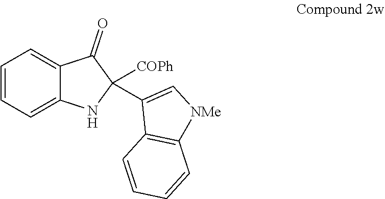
C12=CC=CC=C1C(=O)C([COPh])(C1=C[NMe]C3=C1C=CC=C3)N2
